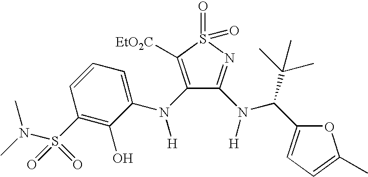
N(S(C1=C(O)C(N([H])C2=C([EtO2C])S(=O)(=O)N=C2N(C(C(C)(C)C)C2=CC=C(C)O2)[H])=CC=C1)(=O)=O)(C)C
